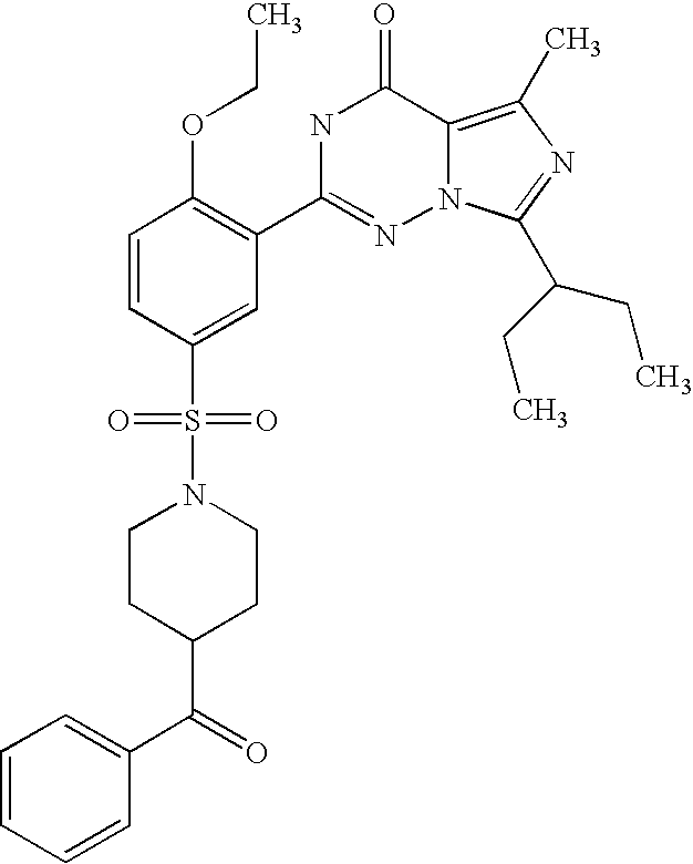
C1=CC(S(N2CCC(C(C3=CC=CC=C3)=O)CC2)(=O)=O)=CC(C2=NN3C(=C(C)N=C3C(CC)CC)C(=O)N2)=C1OCC
